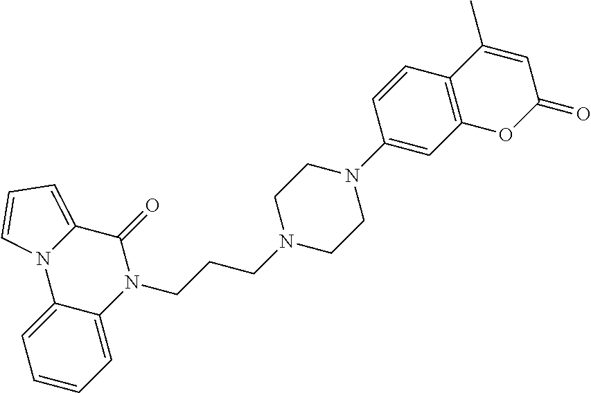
C12=CC=CC=C1N(CCCN1CCN(C3=CC4=C(C=C3)C(C)=CC(=O)O4)CC1)C(=O)C1=CC=CN21
